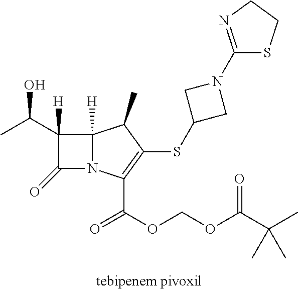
C1(C(C)O)([H])C(=O)N2C1([H])C(C)C(SC1CN(C3=NCCS3)C1)=C2C(=O)OCOC(C(C)(C)C)=O
